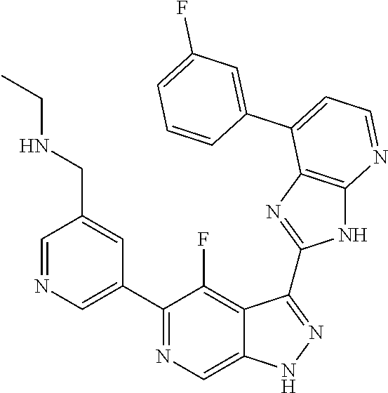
C1=NC=C(C2=NC=C3C(=C2F)C(C2=NC4=C(N2)N=CC=C4C2=CC(F)=CC=C2)=NN3)C=C1CNCC
